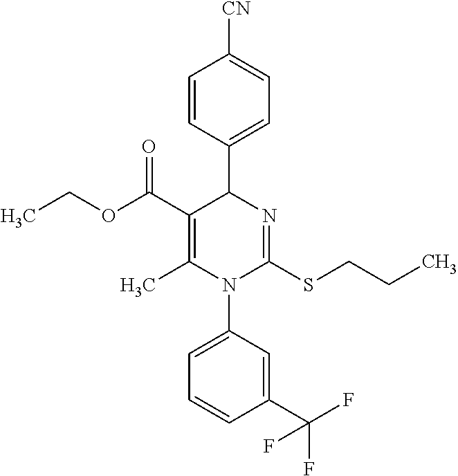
C1=CC(C2C(C(=O)OCC)=C(C)N(C3=CC=CC(C(F)(F)F)=C3)C(SCCC)=N2)=CC=C1[CN]
